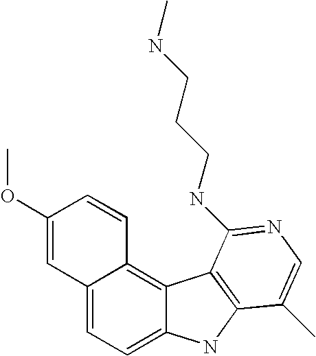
C1=C2C(=C3C(=C1)NC1=C3C(NCCCNC)=NC=C1C)C=CC(OC)=C2
